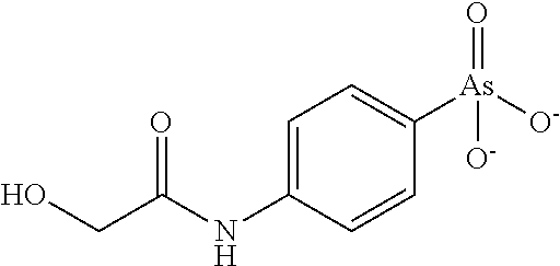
OCC(NC1=CC=C([As]([O-])(=O)[O-])C=C1)=O
